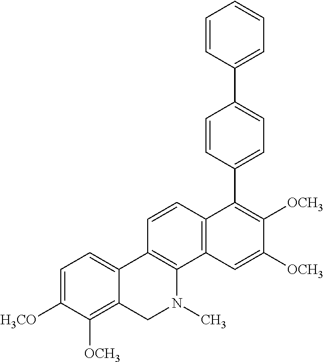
C1=C([H3CO])C([OCH3])=C2C(=C1)C1=C(N(C)C2)C2=C(C=C1)C(C1=CC=C(C3=CC=CC=C3)C=C1)=C([OCH3])C([OCH3])=C2
